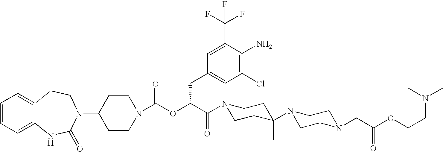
C1(N2C(=O)NC3=CC=CC=C3CC2)CCN(C(OC(C(N2CCC(N3CCN(CC(OCCN(C)C)=O)CC3)(C)CC2)=O)CC2=CC(Cl)=C(N)C(C(F)(F)F)=C2)=O)CC1
